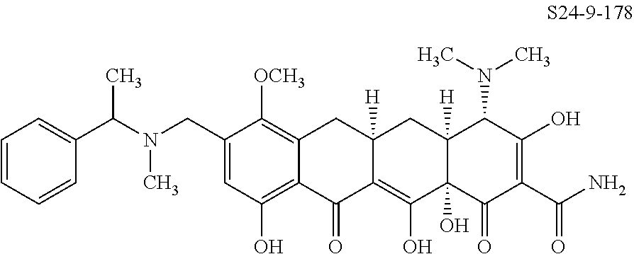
C1(CN(C)C(C2=CC=CC=C2)C)=CC(O)=C2C(=C1[OCH3])CC1([H])C(=C(O)C3(O)C([H])(C1)C(N(C)C)C(O)=C(C(N)=O)C3=O)C2=O
